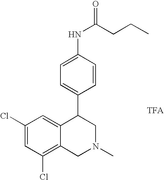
C1(Cl)=C2C(=CC(Cl)=C1)C(C1=CC=C(NC(CCC)=O)C=C1)CN(C)C2
